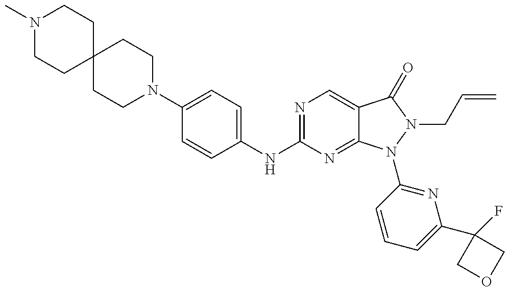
N1(C)CCC2(CC1)CCN(C1=CC=C(NC3=NC=C4C(=N3)N(C3=NC(C5(F)COC5)=CC=C3)N(CC=C)C4=O)C=C1)CC2
